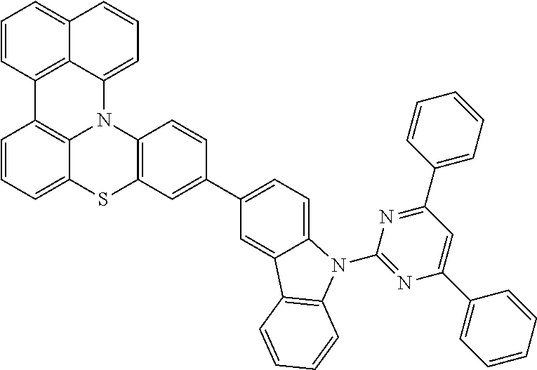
C1=CC=C2C3=C1C1=C4C(=CC=CC4=CC=C1)N3C1=C(C=C(C3=CC=C4C(=C3)C3=C(N4C4=NC(C5=CC=CC=C5)=CC(C5=CC=CC=C5)=N4)C=CC=C3)C=C1)S2
